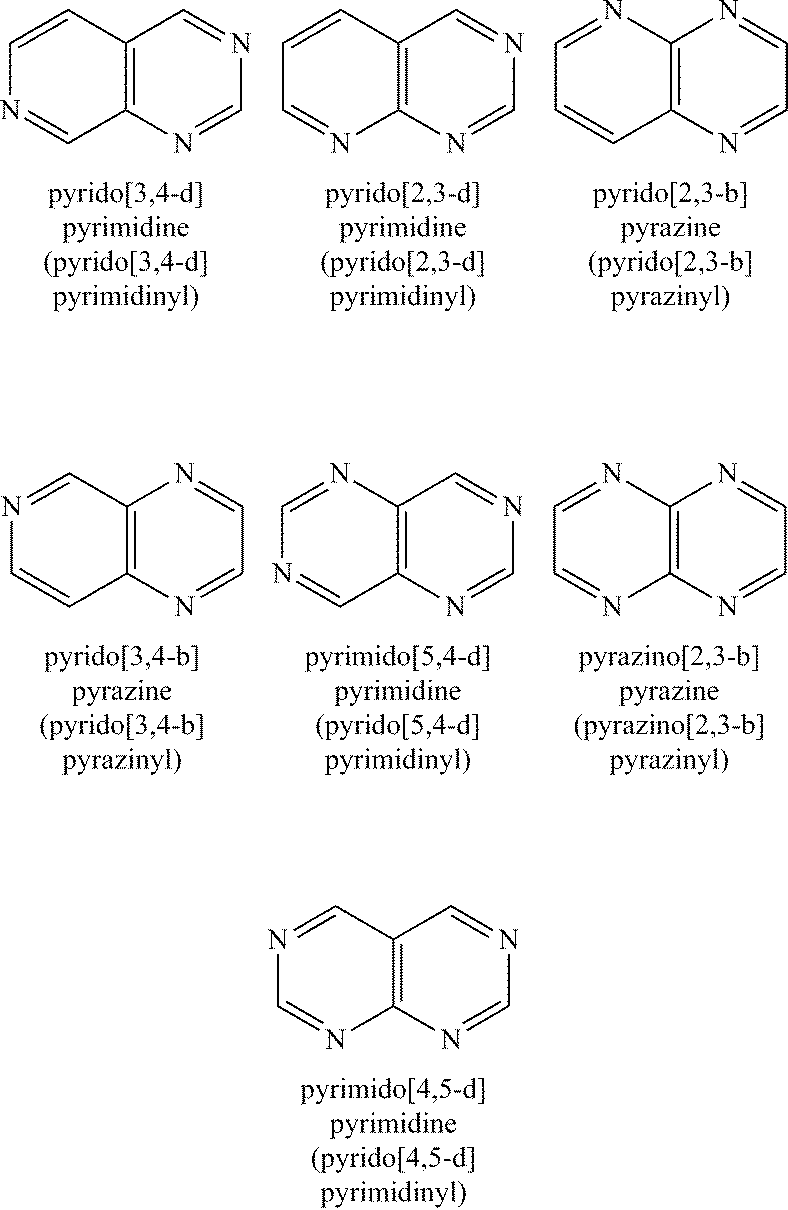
C12=C(C=NC=C1)N=CN=C2.C12=C(N=CC=C1)N=CN=C2.C12=C(C=CC=N1)N=CC=N2.C12=C(C=CN=C1)N=CC=N2.C12=C(C=NC=N1)N=CN=C2.C12=C(N=CC=N1)N=CC=N2.C12=C(N=CN=C1)N=CN=C2
